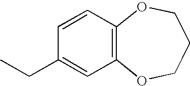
C12=C(C=CC(CC)=C1)OCCCO2
